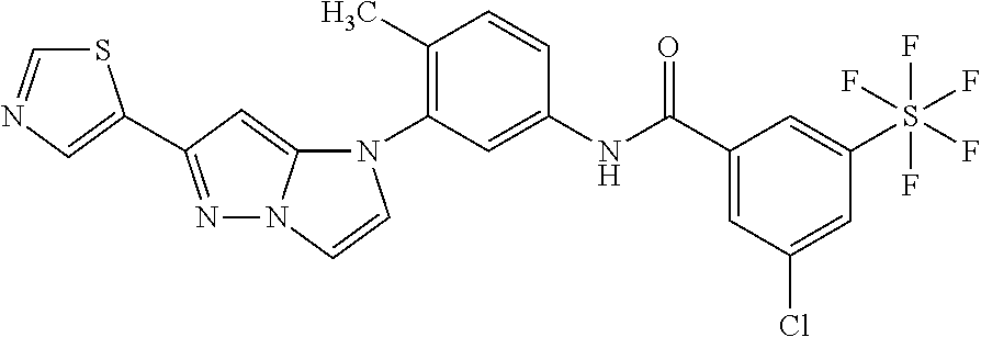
C1(C)=C(N2C3=CC(C4=CN=CS4)=NN3C=C2)C=C(NC(C2=CC(Cl)=CC(S(F)(F)(F)(F)F)=C2)=O)C=C1
